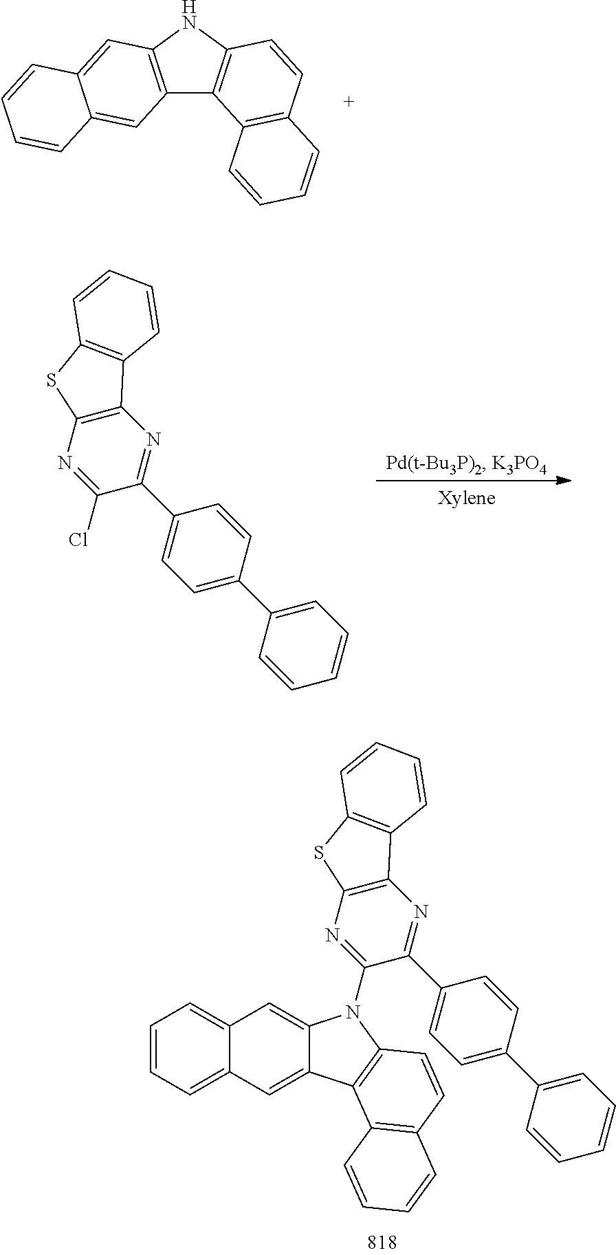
C12=C(NC3=C1C1=C(C=C3)C=CC=C1)C=C1C(=C2)C=CC=C1.C1=CC=C2C(=C1)C=C1C(=C2)C2=C(C=CC3=C2C=CC=C3)N1C1=NC2=C(N=C1C1=CC=C(C3=CC=CC=C3)C=C1)C1=C(S2)C=CC=C1.C1=C(C2=CC=C(C3=NC4=C(N=C3Cl)SC3=C4C=CC=C3)C=C2)C=CC=C1
